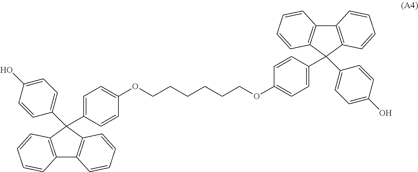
C12=C(C(C3=CC=C(OCCCCCCOC4=CC=C(C5(C6=CC=C(O)C=C6)C6=C(C7=C5C=CC=C7)C=CC=C6)C=C4)C=C3)(C3=CC=C(O)C=C3)C3=C1C=CC=C3)C=CC=C2
